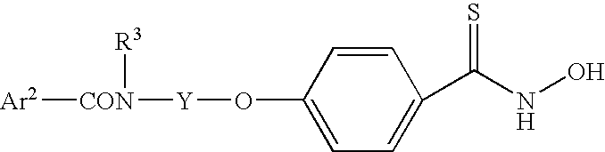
O(C1=CC=C(C(NO)=S)C=C1)[Y][CON]([Ar2])[R3]
